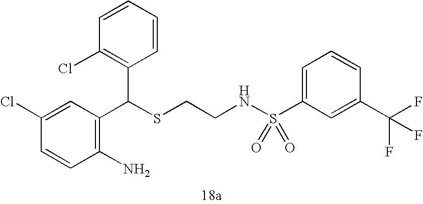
C1=CC(Cl)=CC(C(SCCNS(=O)(C2=CC=CC(C(F)(F)F)=C2)=O)C2=C(Cl)C=CC=C2)=C1N
